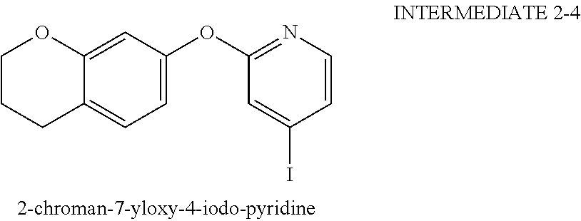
C1=C(I)C=CN=C1OC1=CC=C2C(=C1)OCCC2
